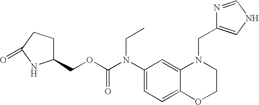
C1(N(C(OCC2CCC(=O)N2)=O)CC)=CC=C2C(=C1)N(CC1=CNC=N1)CCO2
